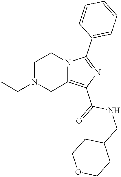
C1N(CC)CC2=C(C(=O)NCC3CCOCC3)N=C(C3=CC=CC=C3)N2C1
